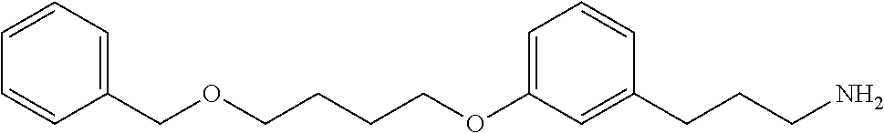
C(OC1=CC=CC(CCCN)=C1)CCCOCC1=CC=CC=C1
